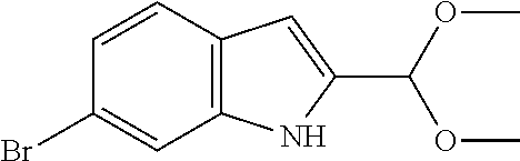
C1=CC2=C(C=C1Br)NC(C(OC)OC)=C2
